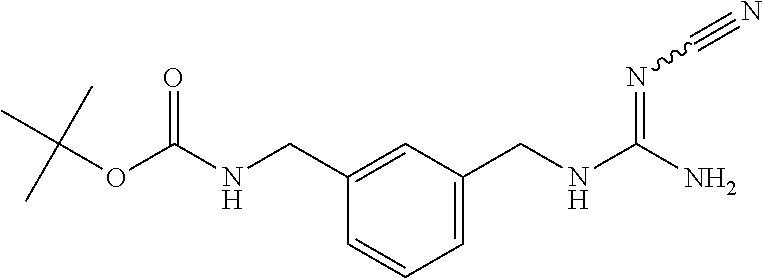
C1=CC(CNC(OC(C)(C)C)=O)=CC(CNC(N)=NC#N)=C1
